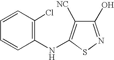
C1(O)=NSC(NC2=C(Cl)C=CC=C2)=C1[NC]
